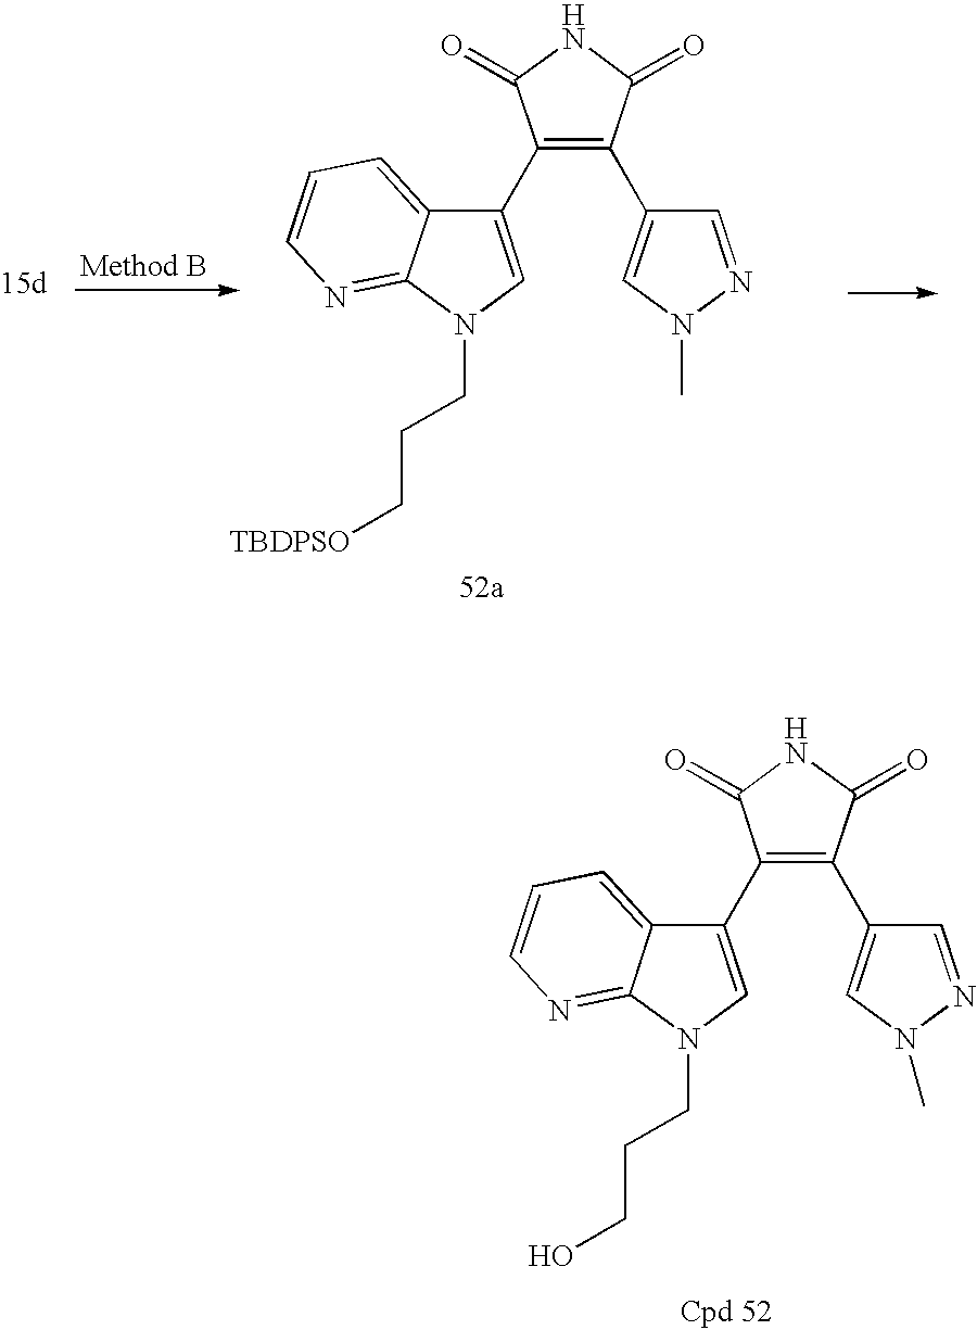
C1(C2=CN(CCC[TBDPSO])C3=NC=CC=C23)=C(C2=CN(C)N=C2)C(=O)NC1=O.C1(C2=CN(CCCO)C3=NC=CC=C23)=C(C2=CN(C)N=C2)C(=O)NC1=O
